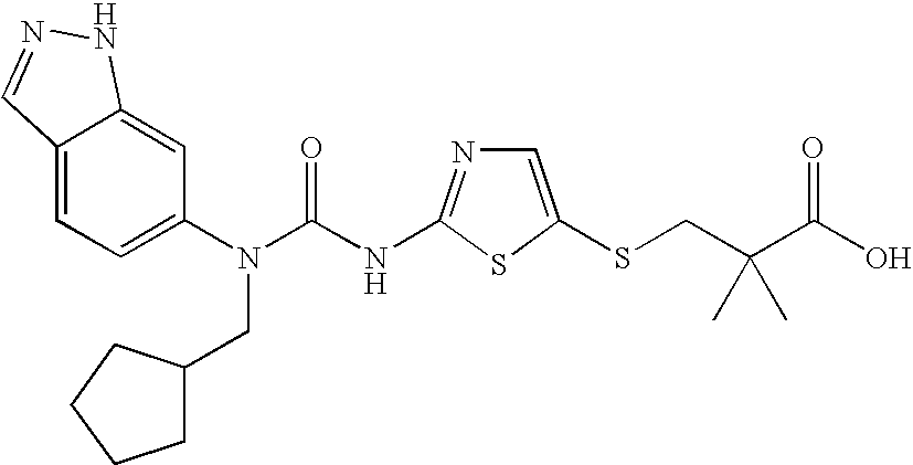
C12=CC=C(N(C(NC3=NC=C(SCC(C(O)=O)(C)C)S3)=O)CC3CCCC3)C=C1NN=C2
